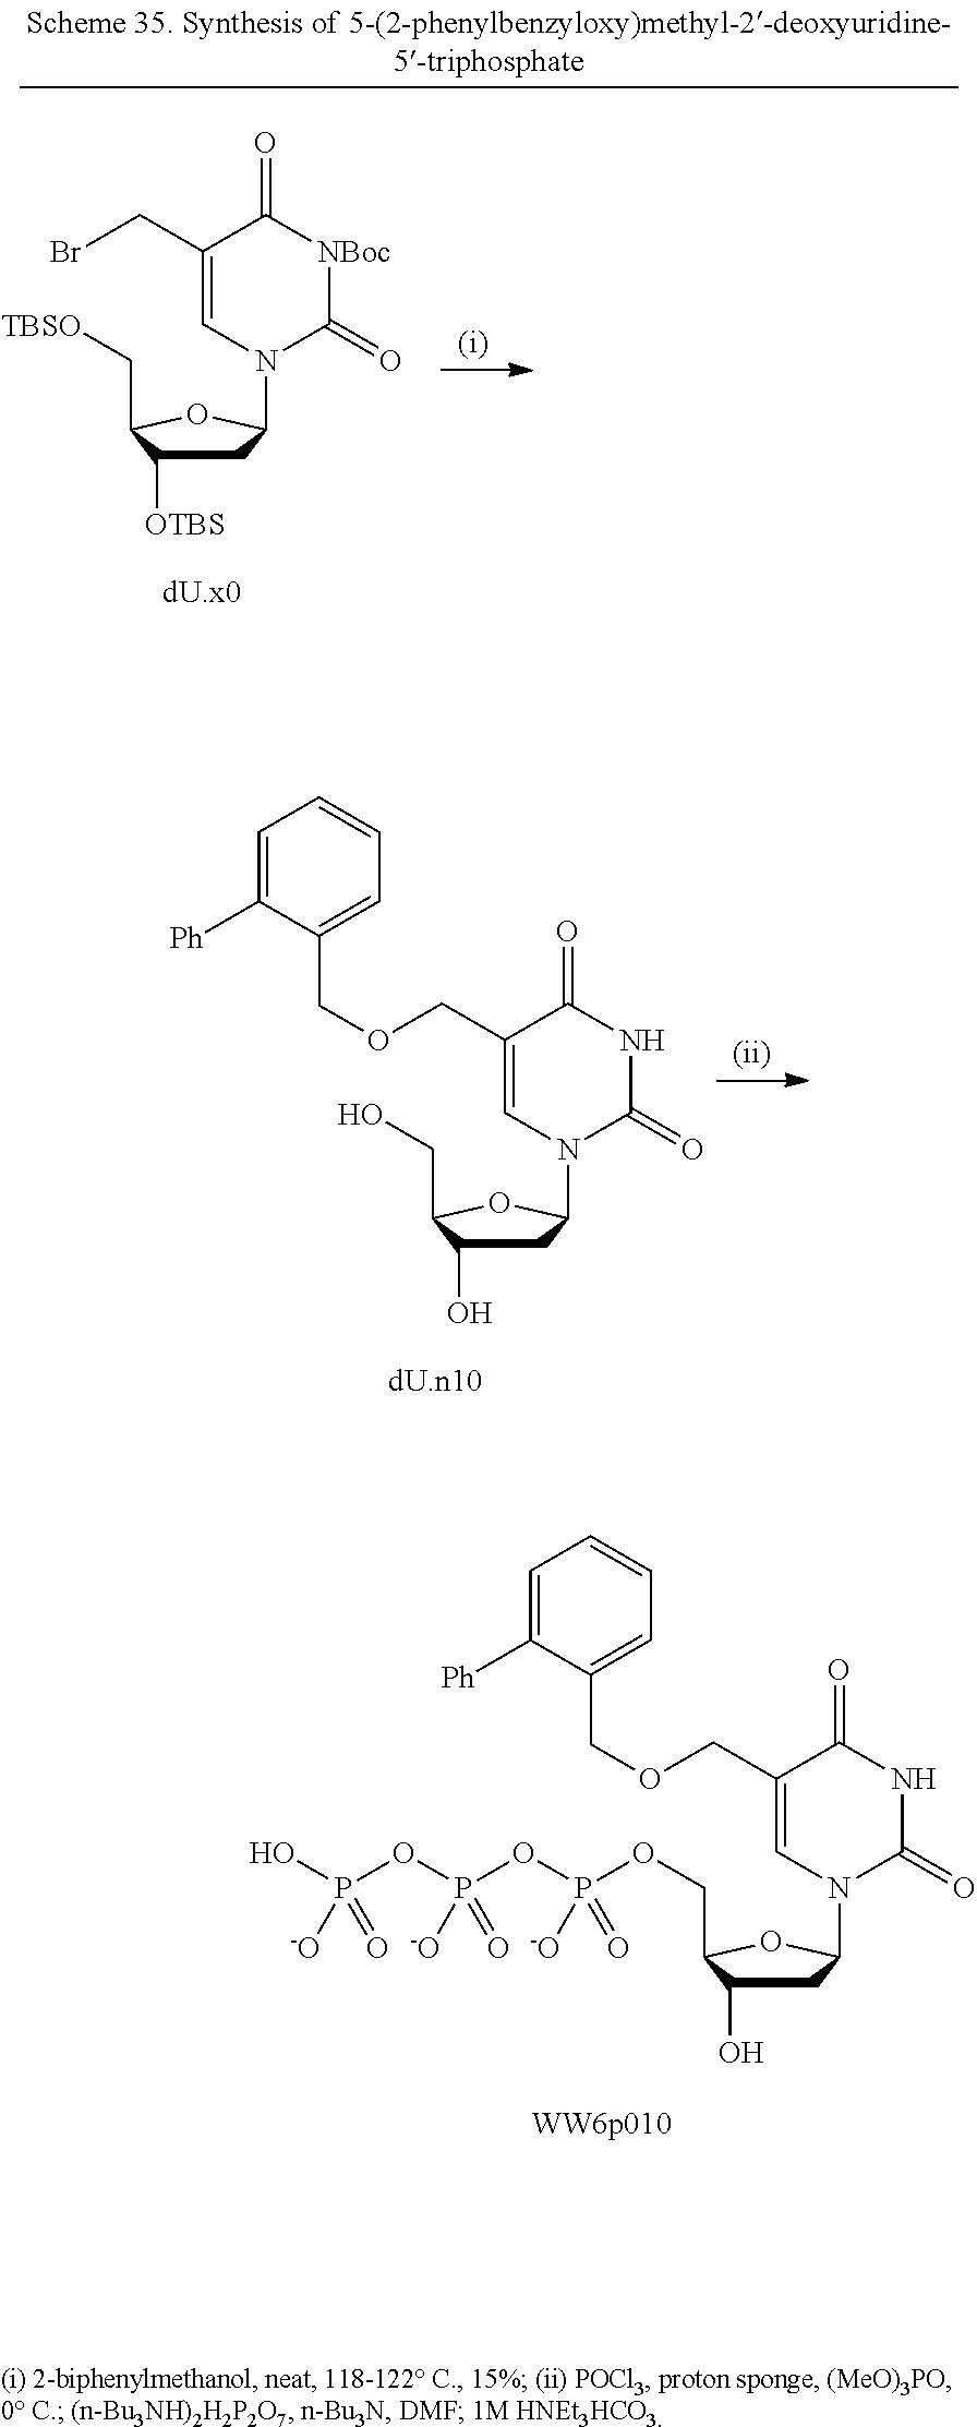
C1C([OTBS])C(C[TBSO])OC1N1C(=O)[NBoc]C(=O)C(CBr)=C1.C1C(O)C(COP(OP(OP(O)([-O])=O)([-O])=O)(=O)[-O])OC1N1C(=O)NC(=O)C(COCC2=CC=CC=C2[Ph])=C1.C1C(O)C(CO)OC1N1C(=O)NC(=O)C(COCC2=CC=CC=C2[Ph])=C1
